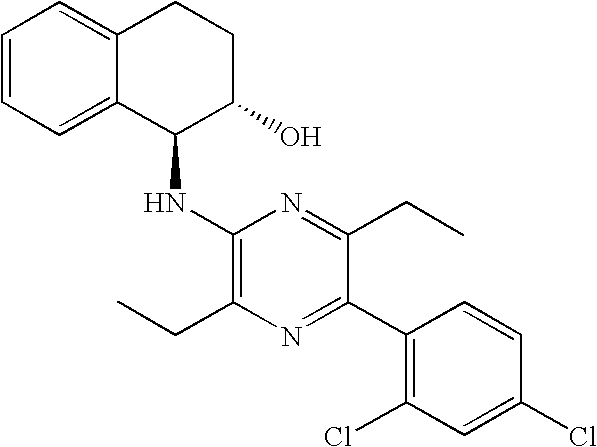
C1=CC=C2C(=C1)CCC(O)C2NC1=C(CC)N=C(C2=C(Cl)C=C(Cl)C=C2)C(CC)=N1
